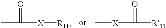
CC([X][R11])=O.[X](C([R11])=O)C
